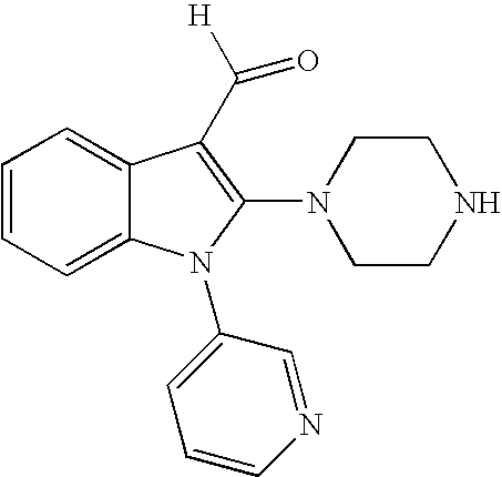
C1=CC=C2C(=C1)C(C([H])=O)=C(N1CCNCC1)N2C1=CC=CN=C1
